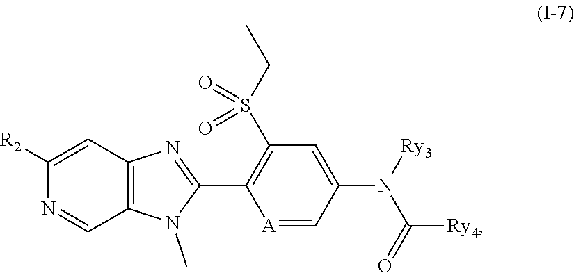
CN1C(C2=C(S(=O)(CC)=O)C=C(N(C(=O)[Ry4])[Ry3])C=[A]2)=NC2=C1C=NC([R2])=C2
